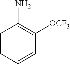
C1=CC=CC([OCF3])=C1N
